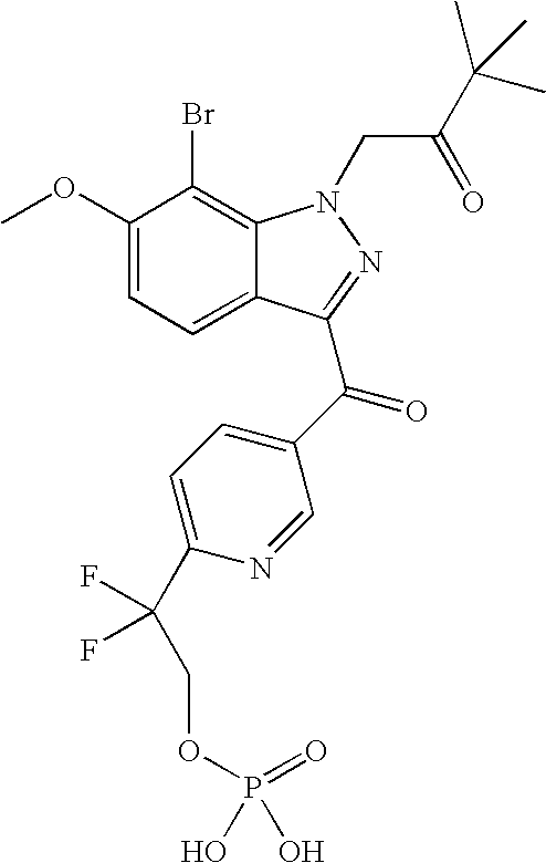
C1(OC)=CC=C2C(=C1Br)N(CC(=O)C(C)(C)C)N=C2C(=O)C1=CC=C(C(COP(=O)(O)O)(F)F)N=C1
